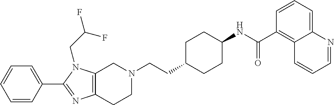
C1(C2=CC=CC=C2)=NC2=C(N1CC(F)F)CN(CCC1CCC(NC(C3=C4C(=CC=C3)N=CC=C4)=O)CC1)CC2
